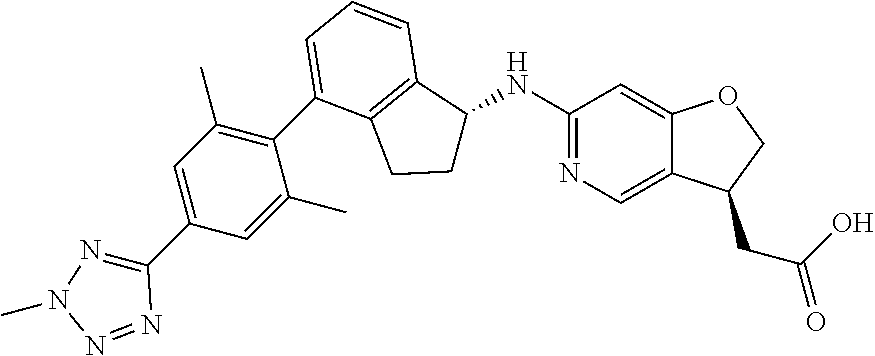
C1(C2=CC=CC3=C2CCC3NC2=NC=C3C(=C2)OCC3CC(=O)O)=C(C)C=C(C2=NN(C)N=N2)C=C1C
